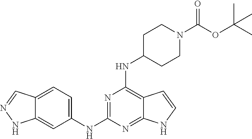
C1(NC2=NC(NC3CCN(C(OC(C)(C)C)=O)CC3)=C3C(=N2)NC=C3)=CC=C2C(=C1)NN=C2
